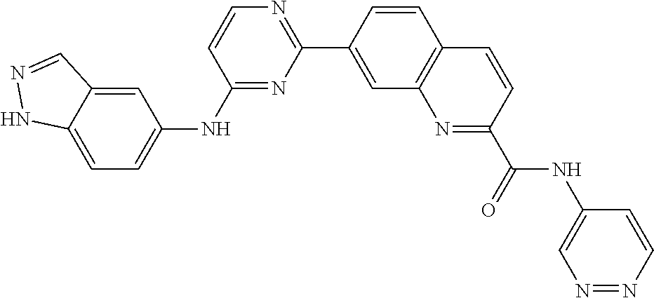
C1(NC2=CC=C3C(=C2)C=NN3)=NC(C2=CC3=C(C=C2)C=CC(C(=O)NC2=CN=NC=C2)=N3)=NC=C1
